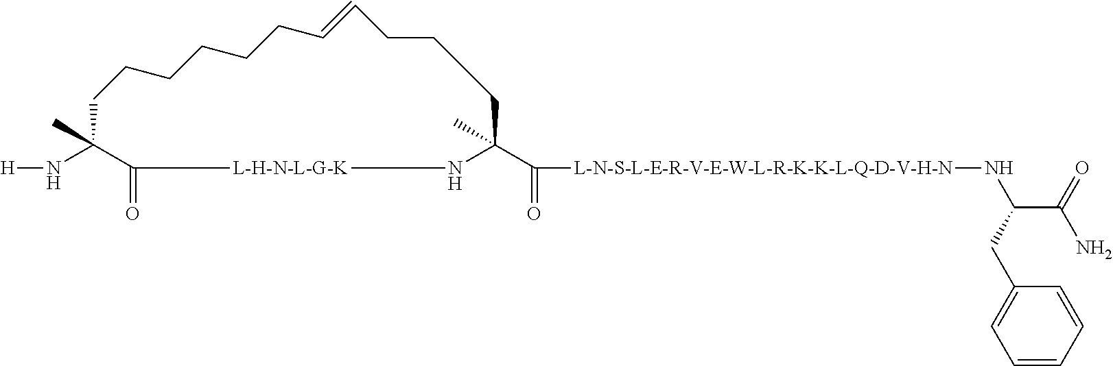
[H]NC1(C)C(=O)[L-H-N-L-G-K]NC(C)(C(=O)[L-N-S-L-E-R-V-E-W-L-R-K-K-L-Q-D-V-H-N]NC(C(=O)N)CC2=CC=CC=C2)CCCC=CCCCCCC1
